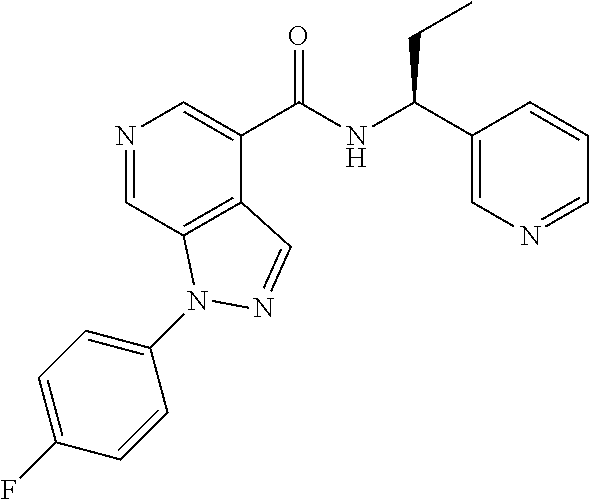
N1=CC2=C(C(C(NC(C3=CN=CC=C3)CC)=O)=C1)C=NN2C1=CC=C(F)C=C1
